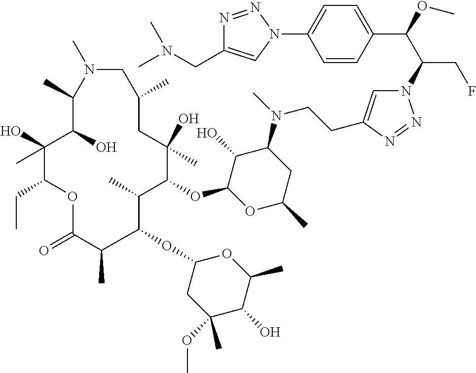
N1=NN(C(C(C2=CC=C(N3N=NC(CN(C)C)=C3)C=C2)OC)CF)C=C1CCN(C1C(O)C(OC2C(C)C(OC3CC(OC)(C)C(O)C(C)O3)C(C)C(=O)OC(CC)C(O)(C)C(O)C(C)N(C)CC(C)CC2(O)C)OC(C)C1)C
